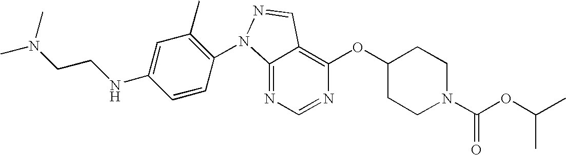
C12=NC=NC(OC3CCN(C(OC(C)C)=O)CC3)=C1C=NN2C1=C(C)C=C(NCCN(C)C)C=C1
